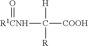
[R1CNH](C([COOH])([H])[R])=O
